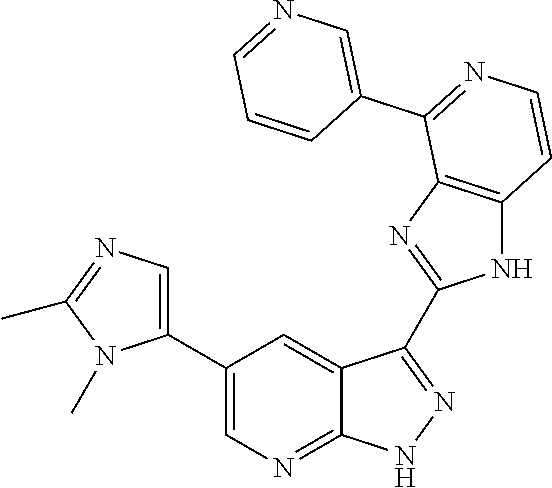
C1(C2=CN=C3C(=C2)C(C2=NC4=C(N2)C=CN=C4C2=CN=CC=C2)=N[N H]3)=CN=C(C)N1C
